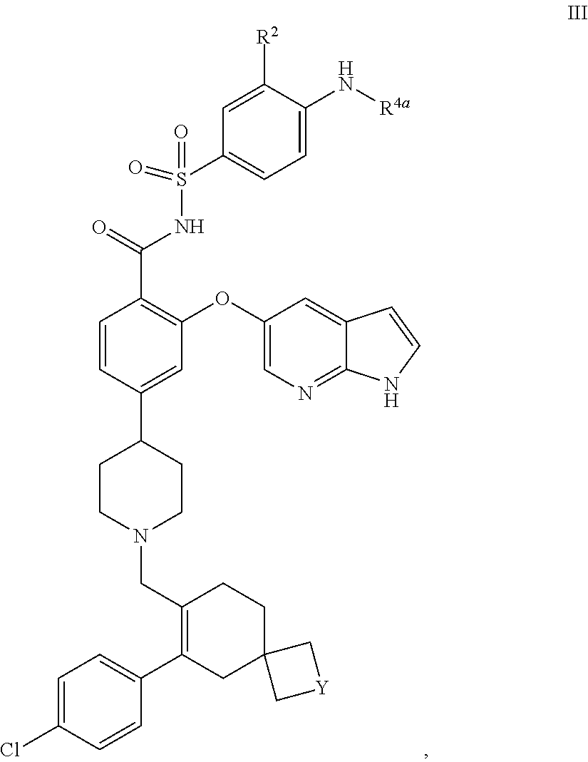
C1=CC(C2CCN(CC3=C(C4=CC=C(Cl)C=C4)CC4(CC3)C[Y]C4)CC2)=CC(OC2=CN=C3C(=C2)C=CN3)=C1C(=O)NS(C1=CC=C(N[R4a])C([R2])=C1)(=O)=O
